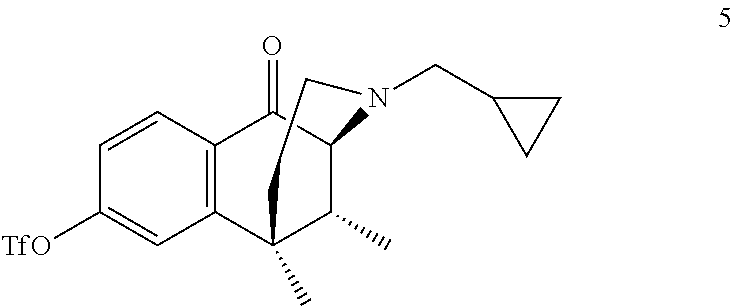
[TfO]C1=CC2=C(C=C1)C(=O)C1C(C)C2(C)CCN1CC1CC1
